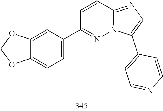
C1(C2=CC=NC=C2)=CN=C2C=CC(C3=CC=C4OCOC4=C3)=NN12
